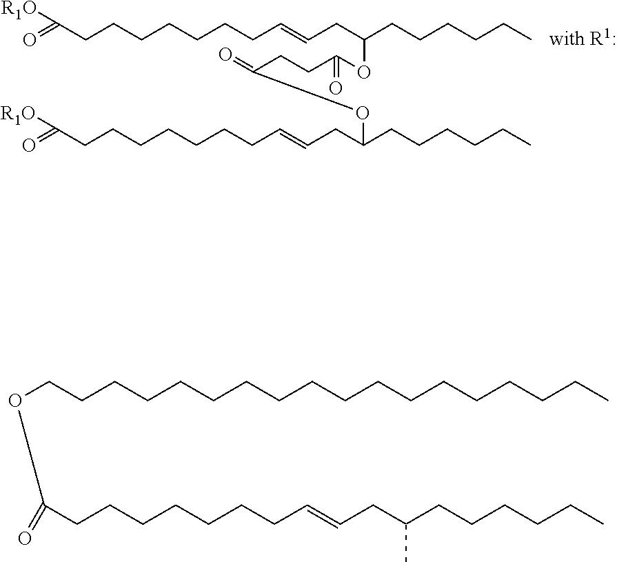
O=C(CCCCCCCC=CCC(CCCCCC)OC(CCC(=O)OC(CCCCCC)CC=CCCCCCCCC(=O)[R1O])=O)[R1O].O(CCCCCCCCCCCCCCCCCC)C(CCCCCCCC=CCC(CCCCCC)C)=O
